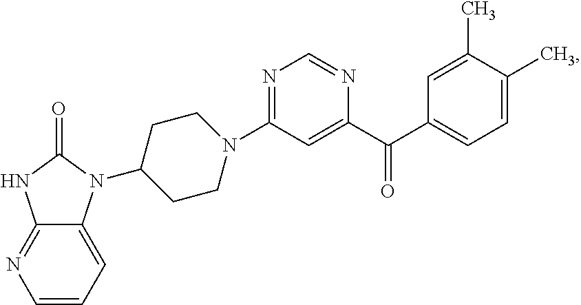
N1=C(N2CCC(N3C4=CC=CN=C4NC3=O)CC2)C=C(C(C2=CC=C(C)C(C)=C2)=O)N=C1
